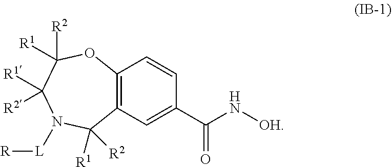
C12=C(C=C(C(N[OH])=O)C=C1)C([R1])([R2])N([L][R])C([R1])([R2])C([R2])([R1])O2
